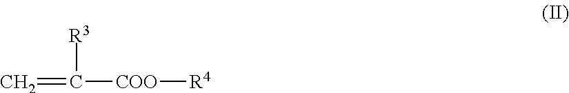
C(=C)([COO][R4])[R3]
